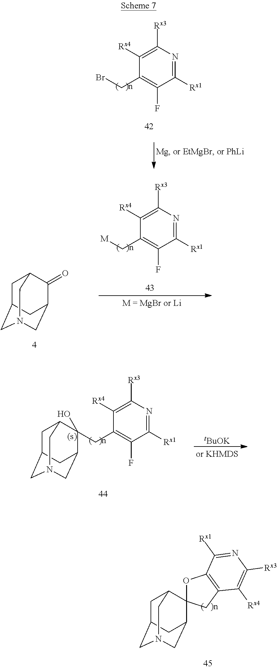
C1C2CN3CC(C4(C1C3)OC1=C(C4)C([Rx4])=C([Rx3])N=C1[Rx1])C2.C1([Rx4])=C([Rx3])N=C([Rx1])C(F)=C1CBr.C1C2CN3CC(C(=O)C1C3)C2.C1([Rx4])=C([Rx3])N=C([Rx1])C(F)=C1C[M].C1([Rx4])=C([Rx3])N=C([Rx1])C(F)=C1CC1(O)C2CN3CC(CC1C3)C2.[tBuOK]
